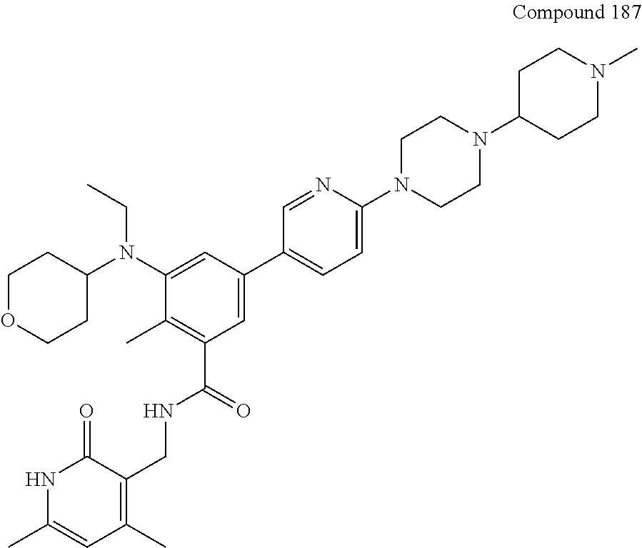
C1OCCC(N(CC)C2=CC(C3=CC=C(N4CCN(C5CCN(C)CC5)CC4)N=C3)=CC(C(NCC3=C(C)C=C(C)NC3=O)=O)=C2C)C1
